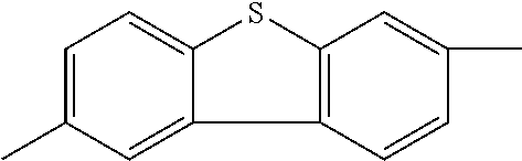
C1=C(C)C=C2C3=C(SC2=C1)C=C(C)C=C3
